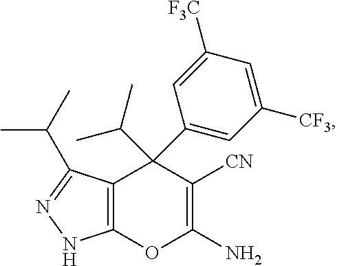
C12=C(OC(N)=C([CN])C1(C1=CC([CF3])=CC([F3C])=C1)C(C)C)NN=C2C(C)C
